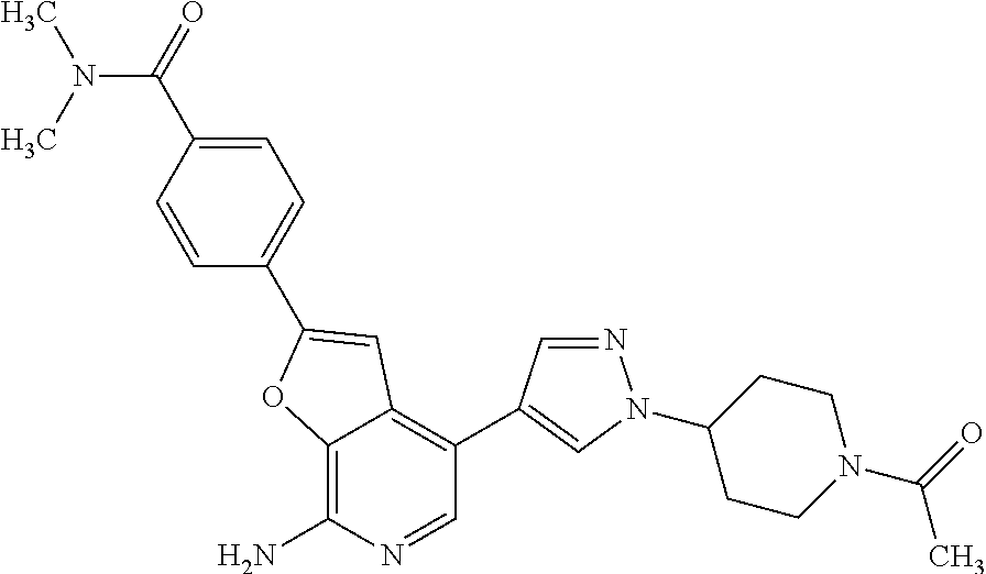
C12=C(N)N=CC(C3=CN(C4CCN(C(=O)C)CC4)N=C3)=C1C=C(C1=CC=C(C(=O)N(C)C)C=C1)O2
